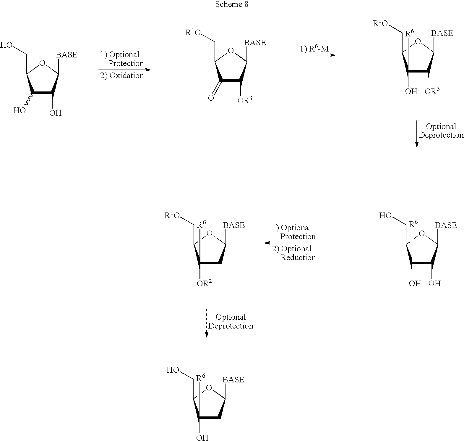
C1(O)([R6])C(O)C([BASE])OC1CO.C1([OR2])([R6])CC([BASE])OC1C[R1O].C1(O)C(O)C([BASE])OC1CO.C1(=O)C([OR3])C([BASE])OC1C[R1O].C1(O)([R6])C([OR3])C([BASE])OC1C[R1O].[1) R6-M].C1(O)([R6])CC([BASE])OC1CO
